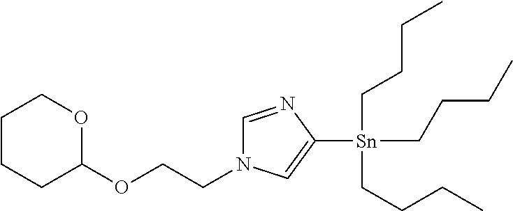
C1=NC([Sn](CCCC)(CCCC)CCCC)=CN1CCOC1OCCCC1
